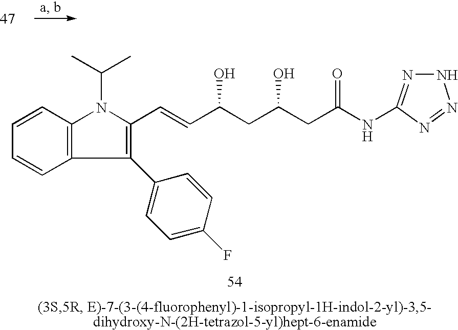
C1(C2=CC=C(F)C=C2)=C(C=CC(CC(CC(NC2=NNN=N2)=O)O)O)N(C(C)C)C2=C1C=CC=C2
